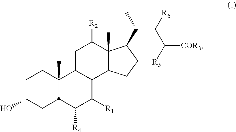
C1C(O)CC2C(C)(C1)C1C(C([R1])C2[R4])C2C(C)(C([R2])C1)C(C(C(C([COR3])[R5])[R6])C)CC2
